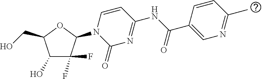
C1(O)C(F)(F)C(N2C(=O)N=C(NC(C3=CN=C(C)C=C3)=O)C=C2)OC1CO
